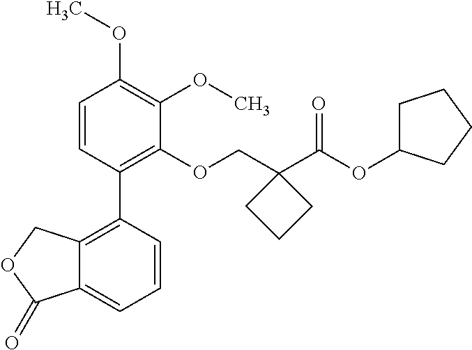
C1=CC(C2=C3C(=CC=C2)C(=O)OC3)=C(OCC2(C(OC3CCCC3)=O)CCC2)C(OC)=C1OC
